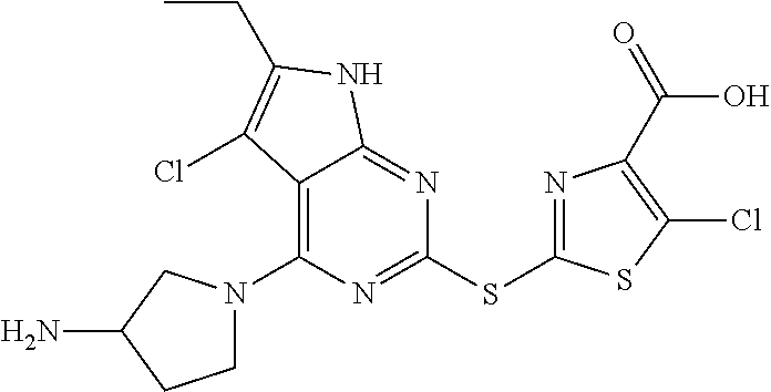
C12=C(N3CCC(N)C3)N=C(SC3=NC(C(=O)O)=C(Cl)S3)N=C1NC(CC)=C2Cl
